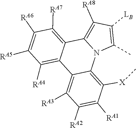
N12C3=C([X]C)C([RA1])=C([RA2])C([RA3])=C3C3=C([RA4])C([RA5])=C([RA6])C([RA7])=C3C1=C([RA8])C([LB])=C2C
